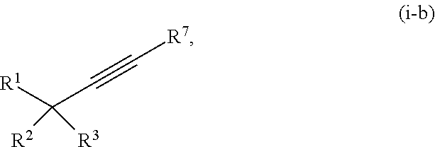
[R1]C(C#C[R7])([R2])[R3]
